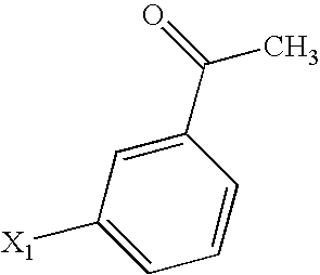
C1([X1])=CC=CC(C(C)=O)=C1
